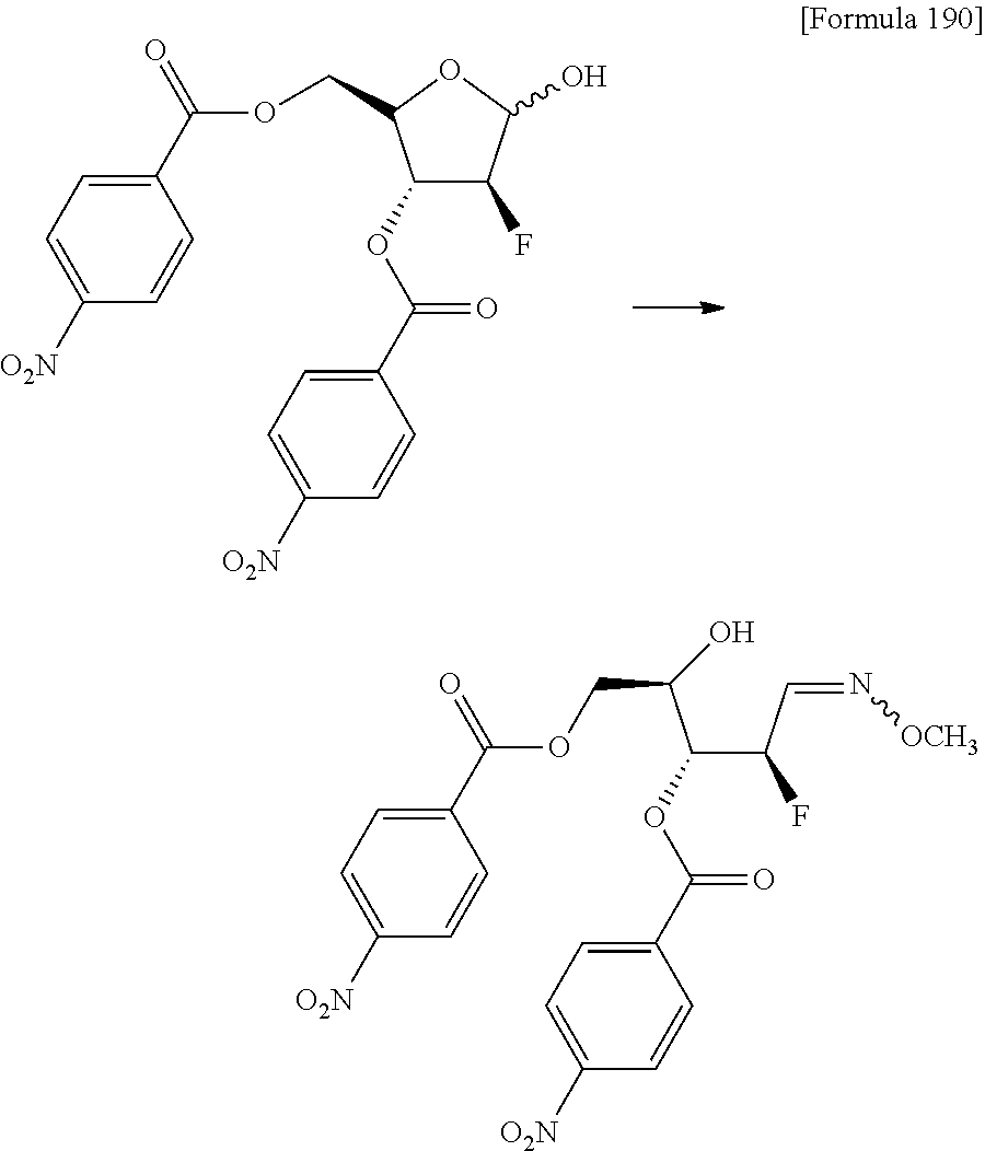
C1=C([O2N])C=CC(C(=O)OCC(C(C(C=N[OCH3])F)OC(=O)C2=CC=C([O2N])C=C2)O)=C1.C1=C([O2N])C=CC(C(OCC2C(OC(=O)C3=CC=C([O2N])C=C3)C(F)C(O)O2)=O)=C1
